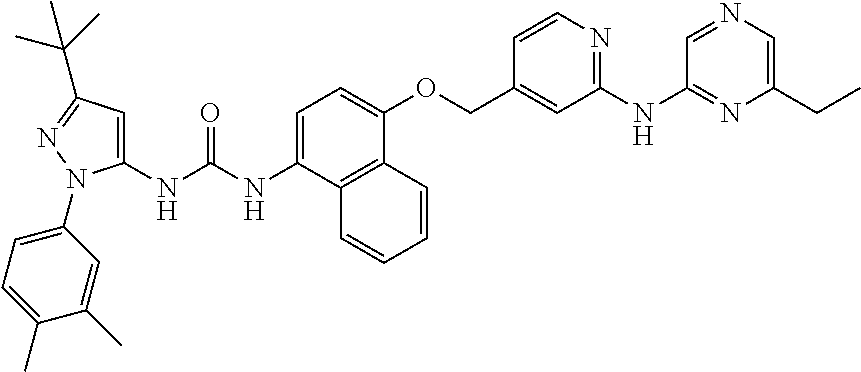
C1=C(NC(NC2=CC(C(C)(C)C)=NN2C2=CC=C(C)C(C)=C2)=O)C2=C(C(OCC3=CC(NC4=NC(CC)=CN=C4)=NC=C3)=C1)C=CC=C2
